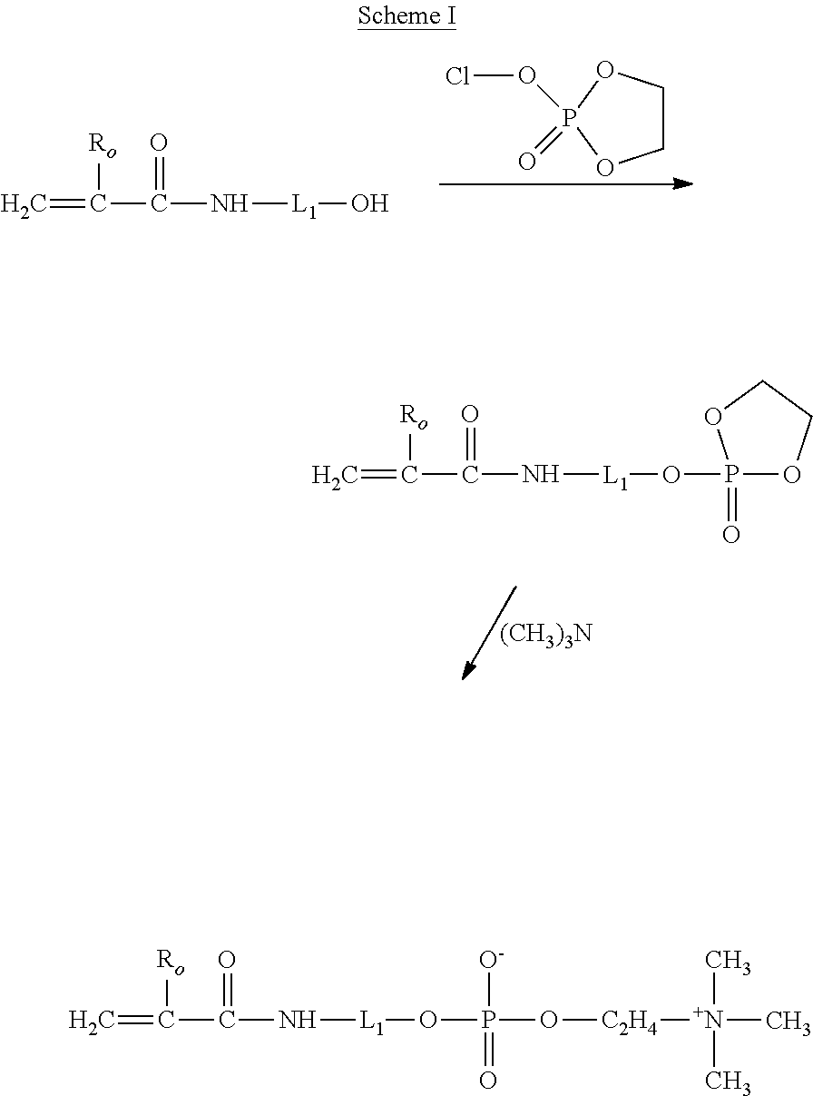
C=C([Ro])C(=O)N[L1]O.C1COP(OCl)(=O)O1.C=C([Ro])C(=O)N[L1]OP1(=O)OCCO1.[(CH3)3N].C=C([Ro])C(=O)N[L1]OP(=O)([O-])O[C2H4][N+](C)(C)C
